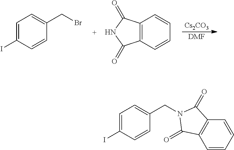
[Cs2CO3].[DMF].C1=C(I)C=CC(CBr)=C1.C12=C(C=CC=C1)C(=O)NC2=O.C1=C(I)C=CC(CN2C(=O)C3=C(C=CC=C3)C2=O)=C1
